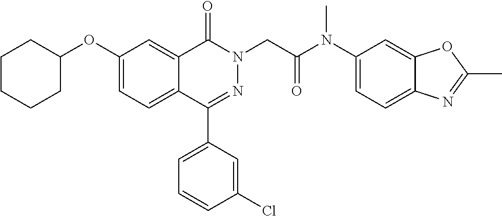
C1(OC2CCCCC2)=CC=C2C(=C1)C(=O)N(CC(N(C1=CC=C3C(=C1)OC(C)=N3)C)=O)N=C2C1=CC=CC(Cl)=C1
